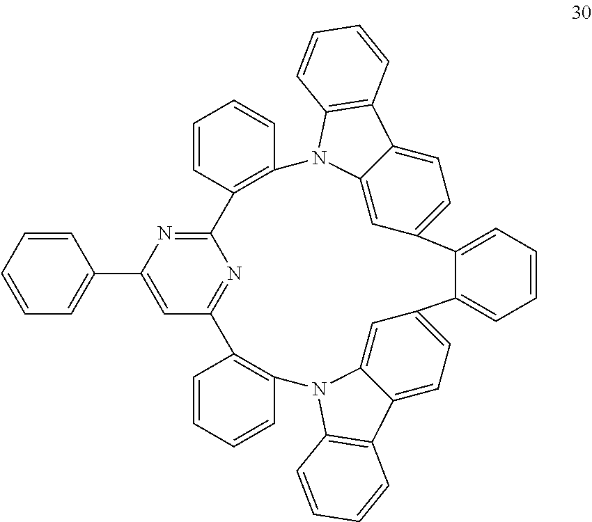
C12=NC(C3=CC=CC=C3)=CC(=N1)C1=C(C=CC=C1)N1C3=CC(=CC=C3C3=C1C=CC=C3)C1=CC=CC=C1C1=CC=C3C(=C1)N(C1=C3C=CC=C1)C1=C2C=CC=C1
